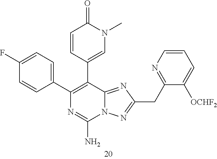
C1=CC(=O)N(C)C=C1C1=C(C2=CC=C(F)C=C2)N=C(N)N2C1=NC(CC1=NC=CC=C1[OCHF2])=N2
